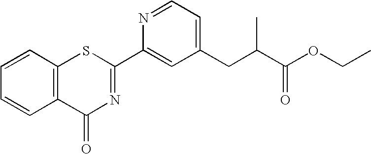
C1=CC2=C(C=C1)C(=O)N=C(C1=CC(CC(C(OCC)=O)C)=CC=N1)S2
